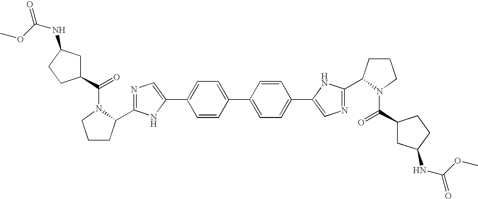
C1(C2=CN=C(C3CCCN3C(C3CC(NC(OC)=O)CC3)=O)N2)=CC=C(C2=CC=C(C3=CN=C(C4CCCN4C(C4CC(NC(OC)=O)CC4)=O)N3)C=C2)C=C1
